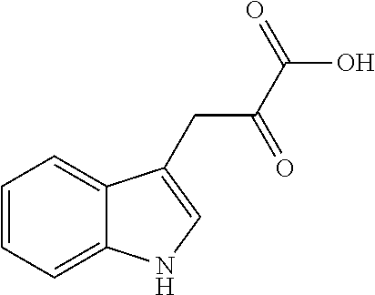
C1=CC=C2C(=C1)NC=C2CC(C(O)=O)=O
